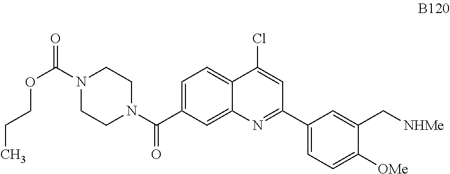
C1=C(C(N2CCN(C(=O)OCCC)CC2)=O)C=C2C(=C1)C(Cl)=CC(C1=CC=C([OMe])C(C[NHMe])=C1)=N2
